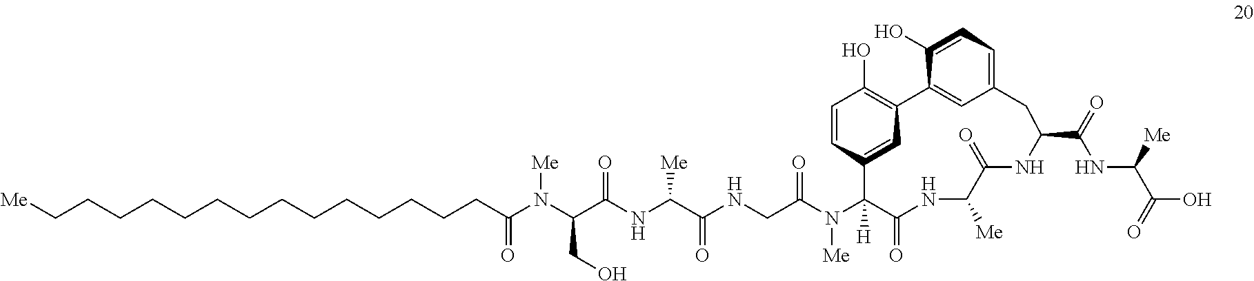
N(C(C(NC(C(NCC(N(C1([H])C(=O)NC([Me])C(=O)NC(C(=O)NC(C(O)=O)[Me])CC2=CC=C(O)C(=C2)C2=C(O)C=CC1=C2)[Me])=O)=O)[Me])=O)CO)([Me])C(=O)CCCCCCCCCCCCCC[Me]
